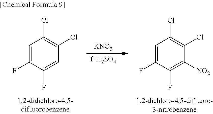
C1=C(F)C(F)=C([NO2])C(Cl)=C1Cl.C1=C(F)C(F)=CC(Cl)=C1Cl.[KNO3]
